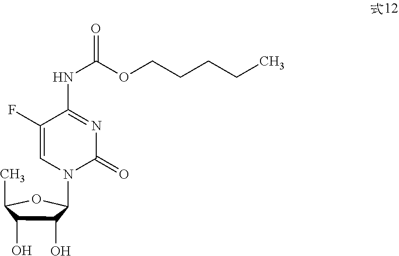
C1(F)=CN(C2C(O)C(O)C(C)O2)C(=O)N=C1NC(OCCCCC)=O
